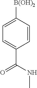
C1=CC([B(OH)2])=CC=C1C(NC)=O
